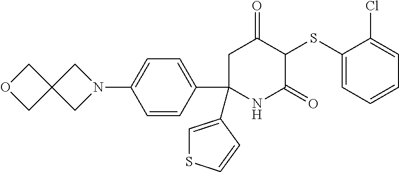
O1CC2(C1)CN(C1=CC=C(C3(C4=CSC=C4)NC(=O)C(SC4=CC=CC=C4Cl)C(=O)C3)C=C1)C2
